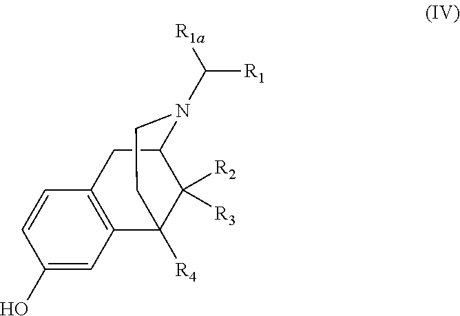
C1(O)=CC2=C(C=C1)CC1C([R2])([R3])C2([R4])CCN1C([R1a])[R1]
